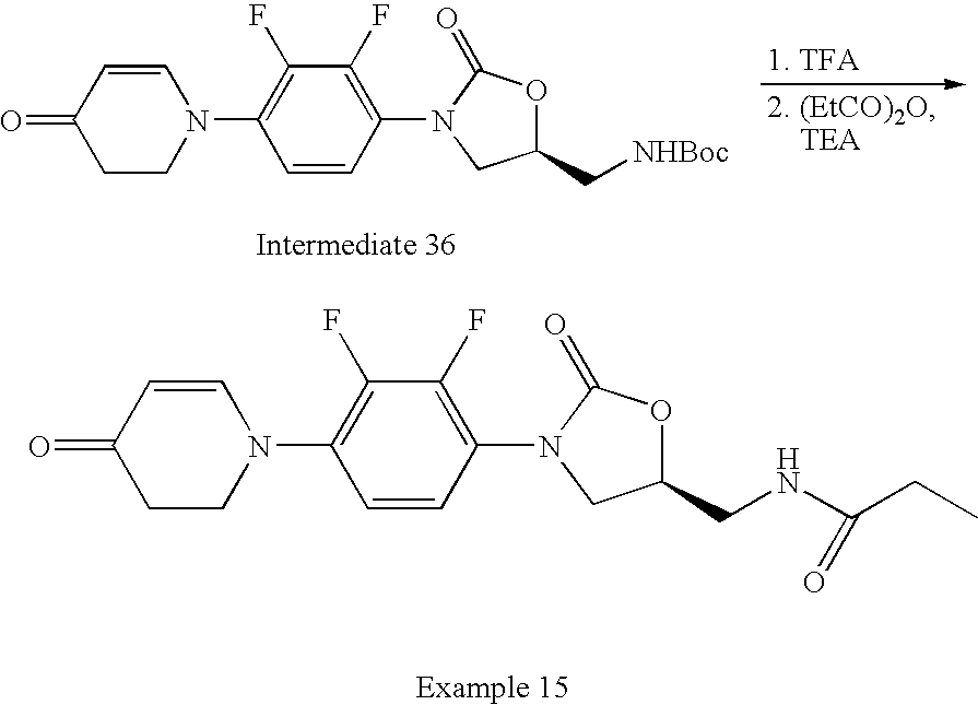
C1N(C2=C(F)C(F)=C(N3CC(C[NHBoc])OC3=O)C=C2)C=CC(=O)C1.C1N(C2=C(F)C(F)=C(N3CC(CNC(CC)=O)OC3=O)C=C2)C=CC(=O)C1
